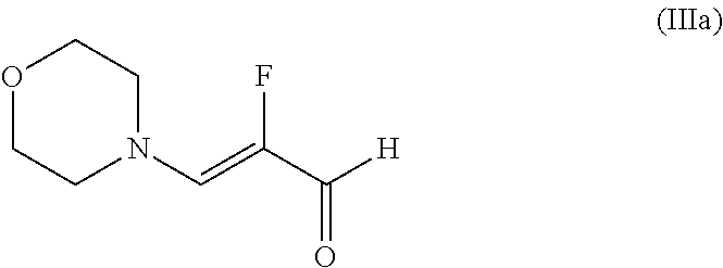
O1CCN(C=C(F)C(=O)[H])CC1
